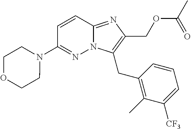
C1=CC2=NC(COC(C)=O)=C(CC3=C(C)C([CF3])=CC=C3)N2N=C1N1CCOCC1
